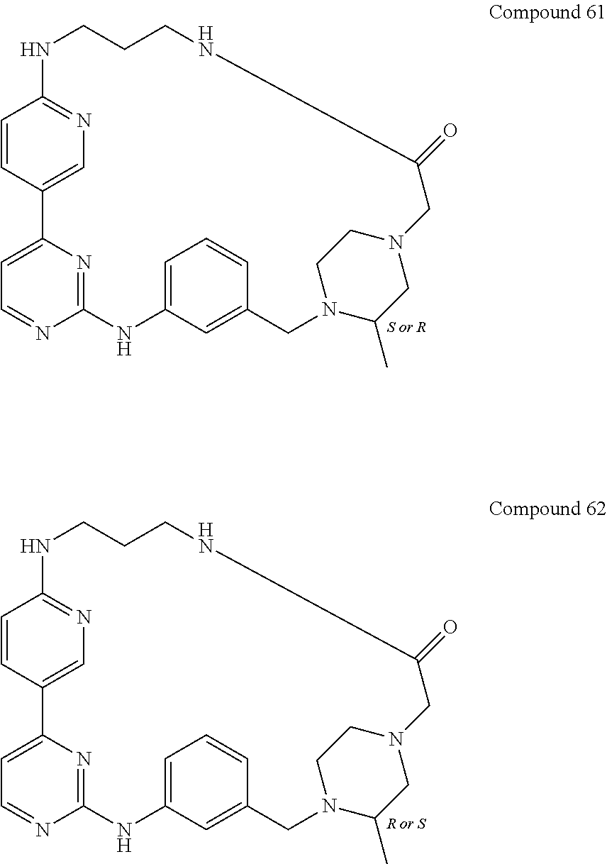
C1=CC2=CN=C1NCCCNC(=O)CN1CC(C)N(CC3=CC(=CC=C3)NC3=NC2=CC=N3)CC1.C1=CC2=CN=C1NCCCNC(=O)CN1CC(C)N(CC3=CC(=CC=C3)NC3=NC2=CC=N3)CC1
